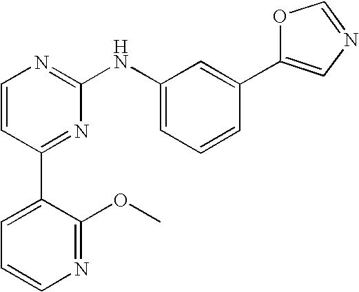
C1=CC(C2=CC=CN=C2OC)=NC(NC2=CC=CC(C3=CN=CO3)=C2)=N1
